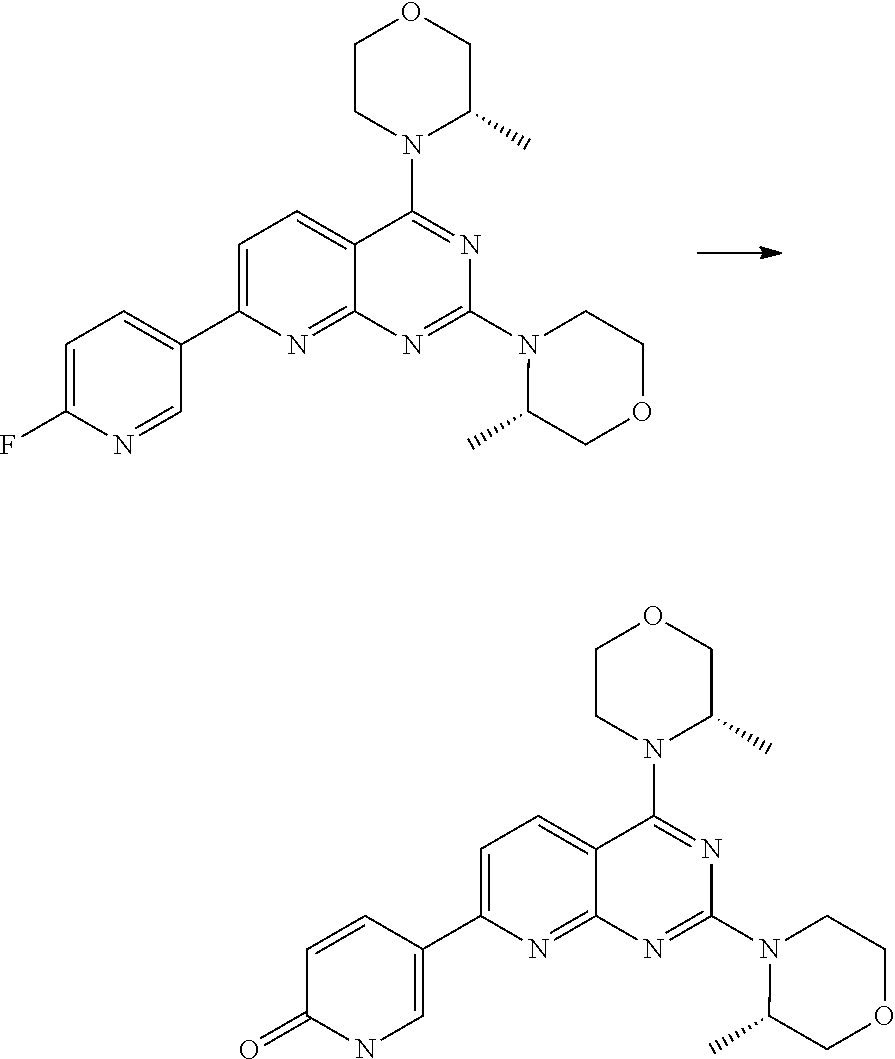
C1CN(C2=NC(N3C(C)COCC3)=NC3=NC(C4=CC=C(F)N=C4)=CC=C23)C(C)CO1.C1CN(C2=NC(N3C(C)COCC3)=NC3=NC(C4=CNC(=O)C=C4)=CC=C23)C(C)CO1
